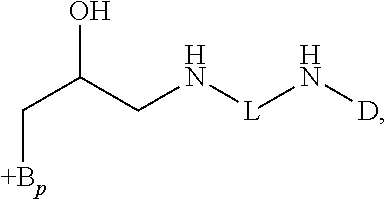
C(C(CN[L]N[D])O)[+Bp]
